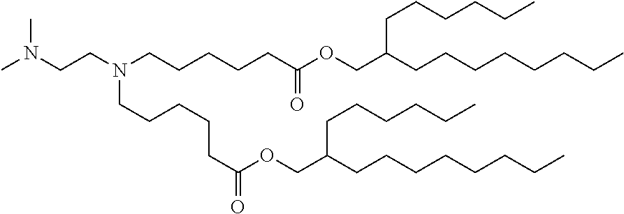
CN(CCN(CCCCCC(OCC(CCCCCCCC)CCCCCC)=O)CCCCCC(OCC(CCCCCCCC)CCCCCC)=O)C
